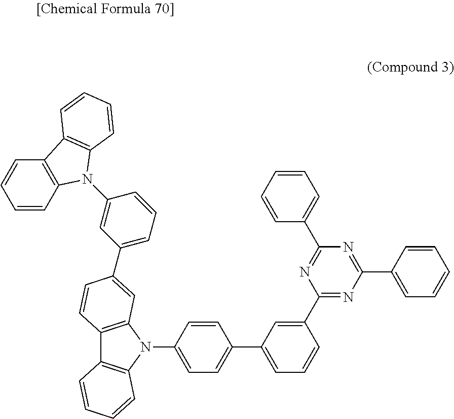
C1=CC2=C(C=C1)C1=C(N2C2=CC(C3=CC4=C(C5=C(N4C4=CC=C(C6=CC=CC(C7=NC(C8=CC=CC=C8)=NC(C8=CC=CC=C8)=N7)=C6)C=C4)C=CC=C5)C=C3)=CC=C2)C=CC=C1
